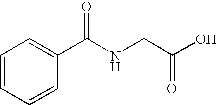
N(CC(O)=O)C(C1=CC=CC=C1)=O
